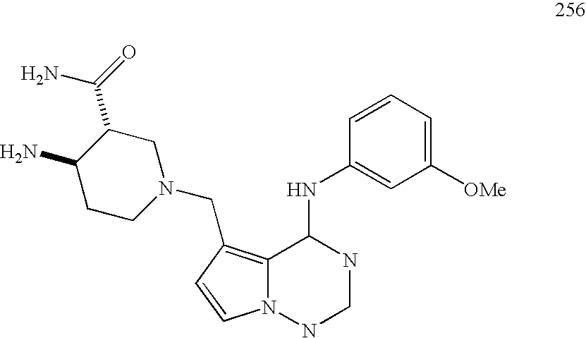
C1([OMe])=CC=CC(NC2C3=C(CN4CC(C(=O)N)C(N)CC4)C=CN3NCN2)=C1
